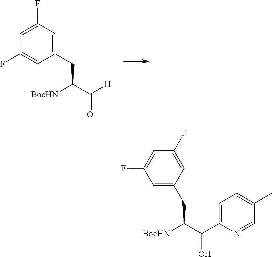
C([BocHN])(C(=O)[H])CC1=CC(F)=CC(F)=C1.C([BocHN])(C(C1=CC=C(C)C=N1)O)CC1=CC(F)=CC(F)=C1
